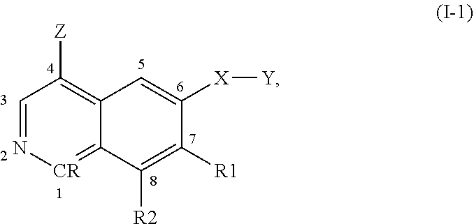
C1([R1])=C([R2])C2=[CR]N=CC([Z])=C2C=C1[X][Y]
